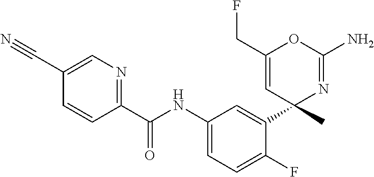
C1=C(C#N)C=CC(C(NC2=CC=C(F)C(C3(C)N=C(N)OC(CF)=C3)=C2)=O)=N1
